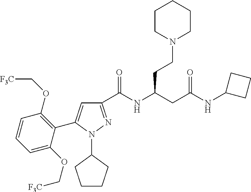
C1(C(NC(CC(NC2CCC2)=O)CCN2CCCCC2)=O)=NN(C2CCCC2)C(C2=C(OC[F3C])C=CC=C2OC[F3C])=C1
